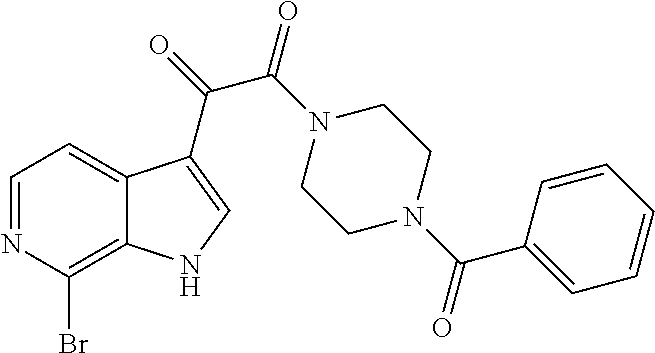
C1=NC(Br)=C2C(=C1)C(C(=O)C(N1CCN(C(C3=CC=CC=C3)=O)CC1)=O)=CN2
